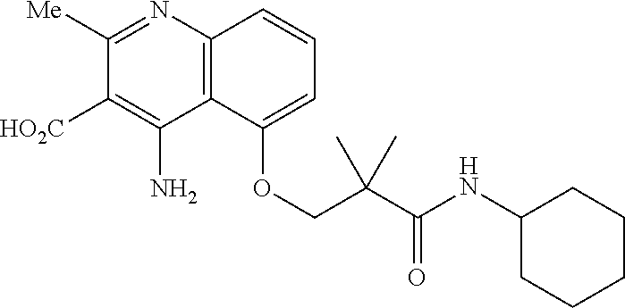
C12=C(N=C([Me])C([HO2C])=C1N)C=CC=C2OCC(C(NC1CCCCC1)=O)(C)C
